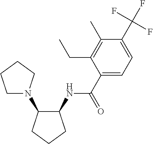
C(=O)(C1=CC=C(C(F)(F)F)C(C)=C1CC)NC1C(N2CCCC2)CCC1
